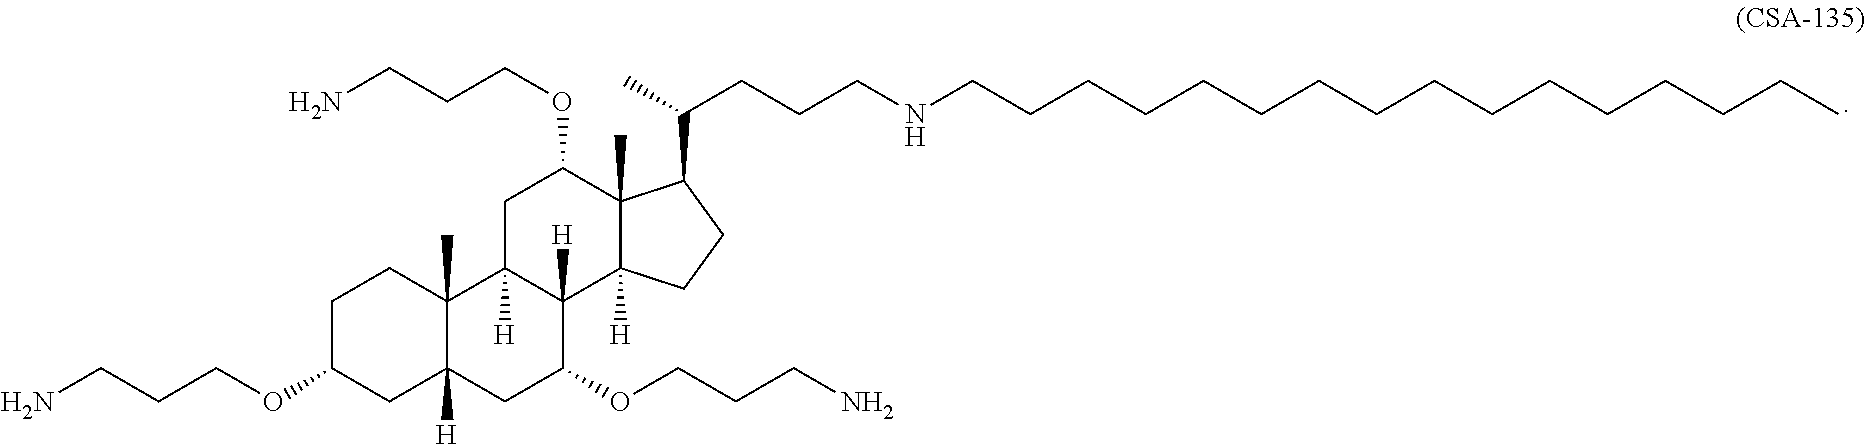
C1C(OCCCN)CC2([H])C(C)(C1)C1([H])C([H])(C(OCCCN)C2)C2([H])C(C)(C(OCCCN)C1)C(C(C)CCCNCCCCCCCCCCCCCCCC)CC2
